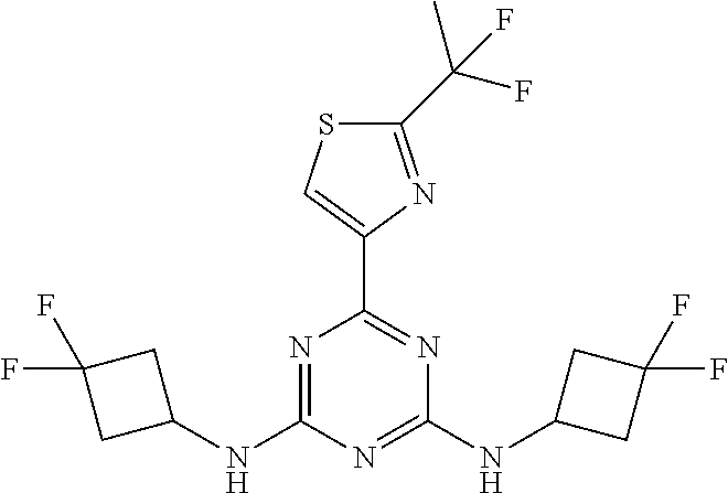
C1(NC2=NC(C3=CSC(C(F)(C)F)=N3)=NC(NC3CC(F)(F)C3)=N2)CC(F)(F)C1
